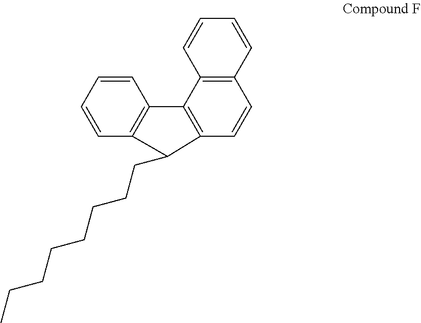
C1=CC=CC2=C1C1=C(C=CC3=C1C=CC=C3)C2CCCCCCCC
